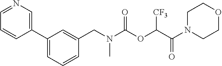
C1=C(C2=CN=CC=C2)C=C(CN(C(OC(C(N2CCOCC2)=O)[CF3])=O)C)C=C1
